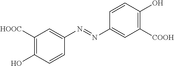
C1(N=NC2=CC([COOH])=C(O)C=C2)=CC([HOOC])=C(O)C=C1
